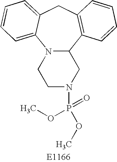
N12C(C3=C(CC4=CC=CC=C14)C=CC=C3)CN(P(OC)(=O)OC)CC2
